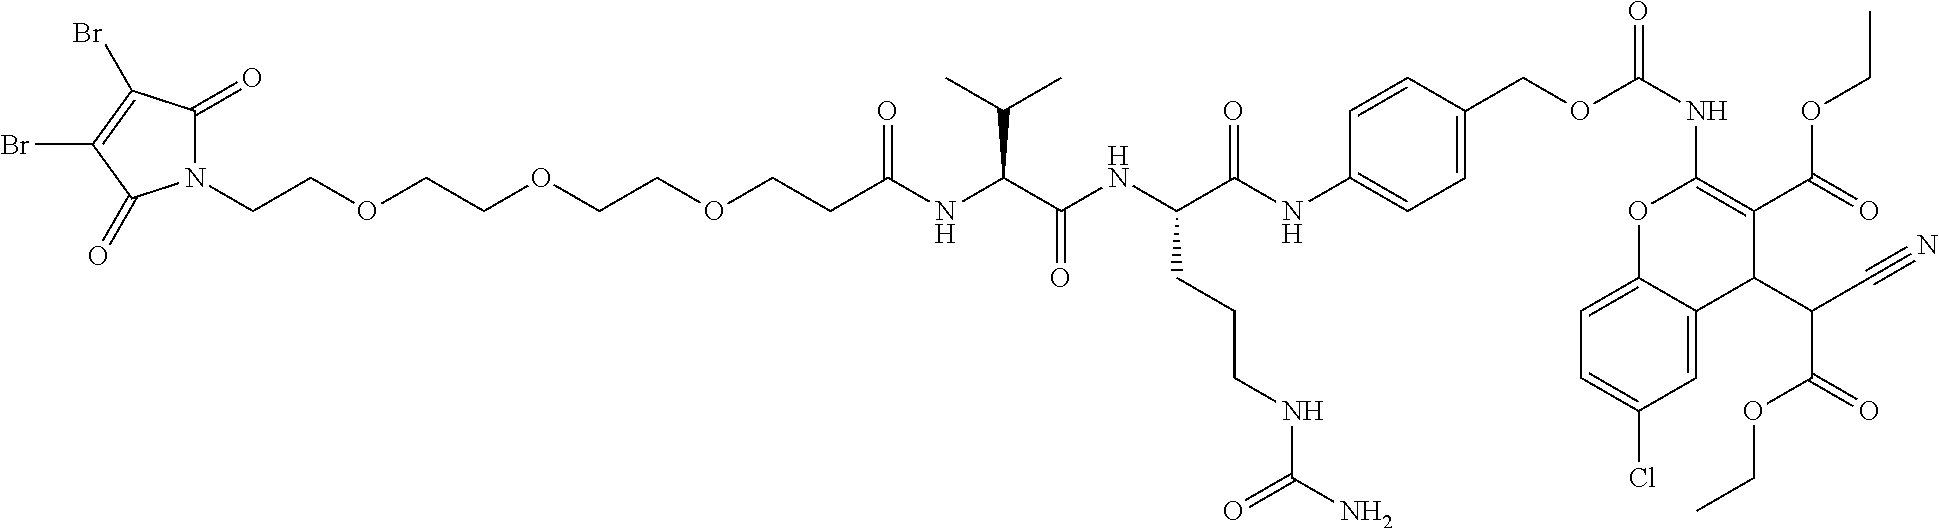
N1(CCOCCOCCOCCC(NC(C(NC(C(NC2=CC=C(COC(NC3=C(C(=O)OCC)C(C(C#N)C(=O)OCC)C4=CC(Cl)=CC=C4O3)=O)C=C2)=O)CCCNC(N)=O)=O)C(C)C)=O)C(=O)C(Br)=C(Br)C1=O
